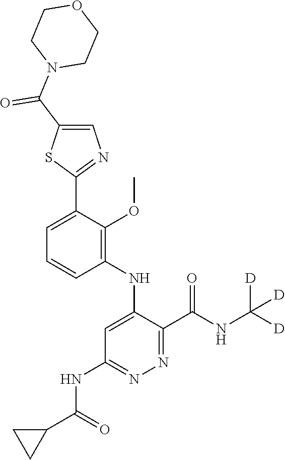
C1=C(C2=NC=C(C(N3CCOCC3)=O)S2)C(OC)=C(NC2=CC(NC(C3CC3)=O)=NN=C2C(NC([D])([D])[D])=O)C=C1
